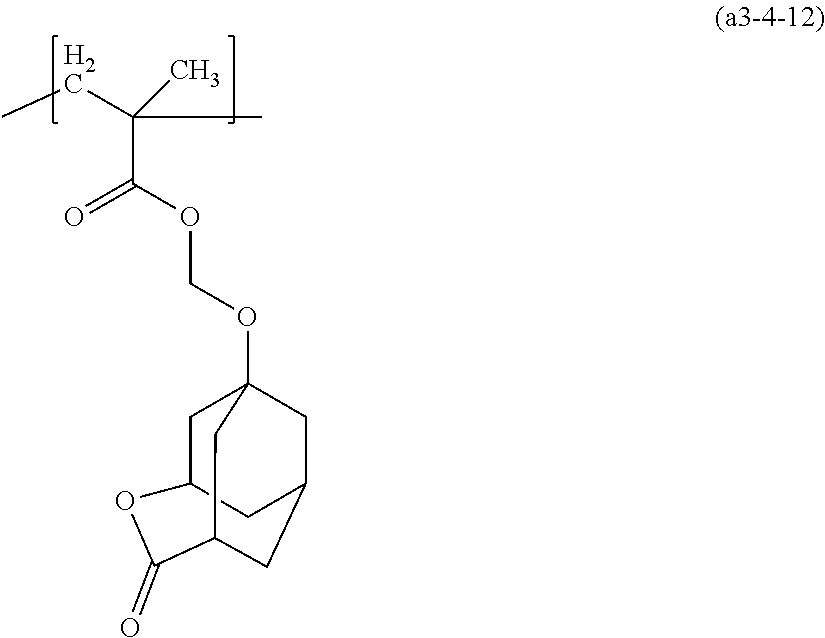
C(C(CC)(C)C)(OCOC12CC3CC(C(=O)OC(C3)C1)C2)=O
